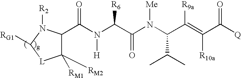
C(N(C(C(N(C(C(=C(C([Q])=O)[R10a])[R9a])C(C)C)[Me])=O)[R6])[H])(=O)C1C([RM2])([RM1])[L]C([RG1])N1[R2]
